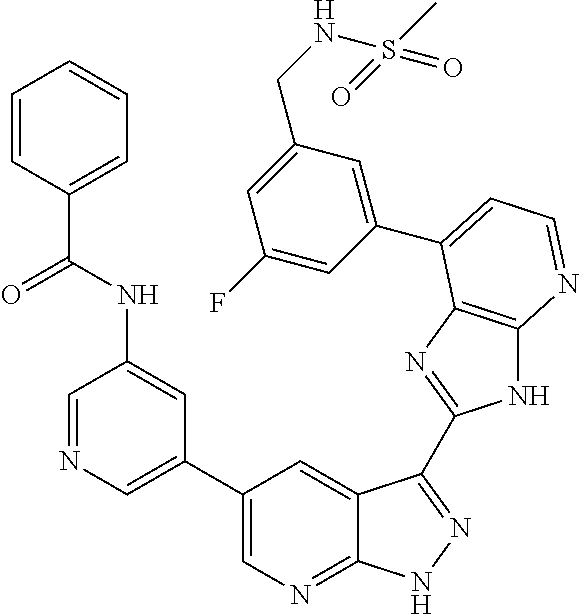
C1=NC=C(C2=CN=C3C(=C2)C(C2=NC4=C(N2)N=CC=C4C2=CC(CNS(C)(=O)=O)=CC(F)=C2)=NN3)C=C1NC(C1=CC=CC=C1)=O
